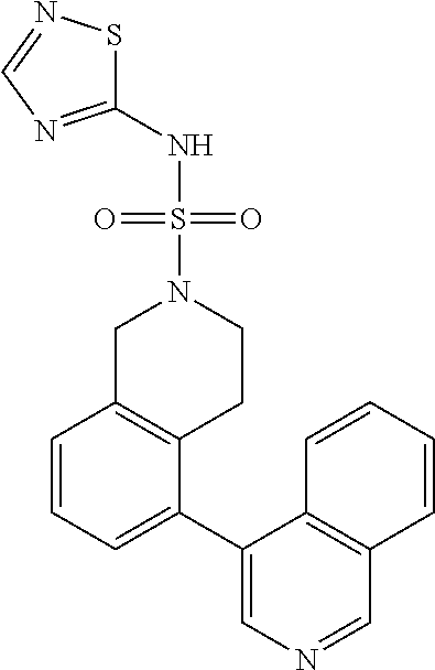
C1(NS(=O)(N2CC3=C(CC2)C(C2=CN=CC4=C2C=CC=C4)=CC=C3)=O)=NC=NS1
